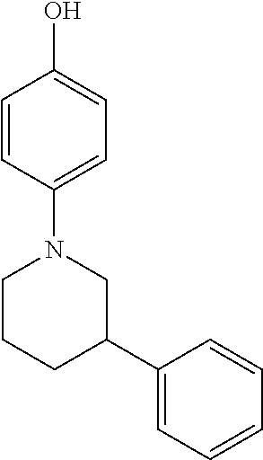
C1=CC(O)=CC=C1N1CCCC(C2=CC=CC=C2)C1
